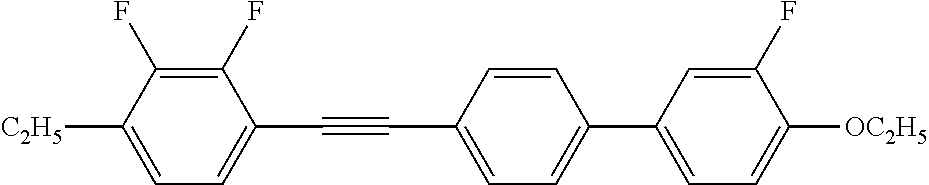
C1(F)=C(F)C([C2H5])=CC=C1C#CC1=CC=C(C2=CC=C([OC2H5])C(F)=C2)C=C1
